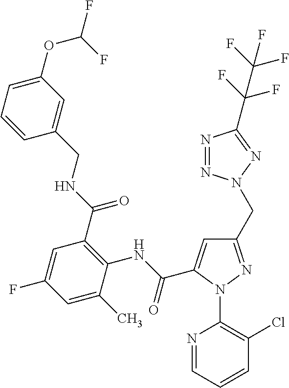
C1=CC=C(OC(F)F)C=C1CNC(C1=C(NC(=O)C2=CC(CN3N=NC(C(F)(F)C(F)(F)F)=N3)=NN2C2=C(Cl)C=CC=N2)C(C)=CC(F)=C1)=O
